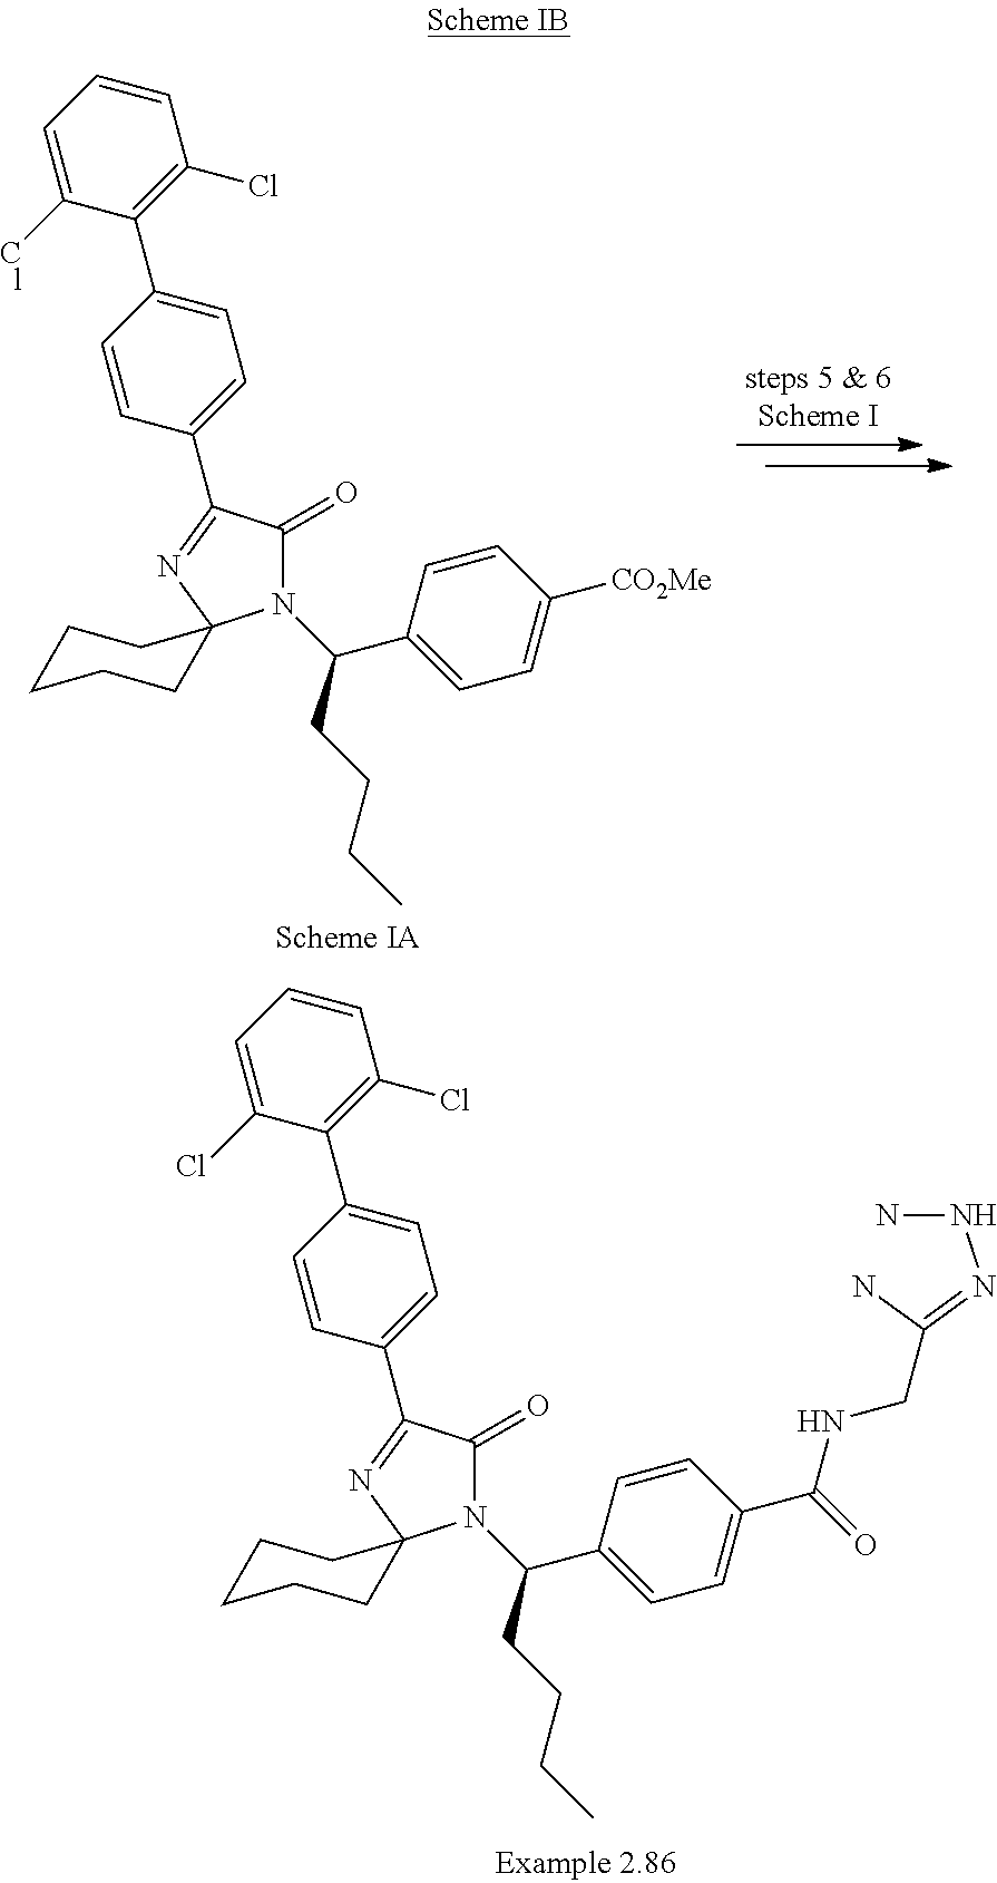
C1(Cl)=CC=CC(Cl)=C1C1=CC=C(C2=NC3(CCCCC3)N(C(C3=CC=C(C(=O)NCC(N)=NNN)C=C3)CCCC)C2=O)C=C1.C1(Cl)=CC=CC(Cl)=C1C1=CC=C(C2=NC3(CCCCC3)N(C(C3=CC=C([CO2Me])C=C3)CCCC)C2=O)C=C1
